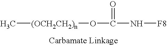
C[(OCH2CH2)n]OC(N[F8])=O
